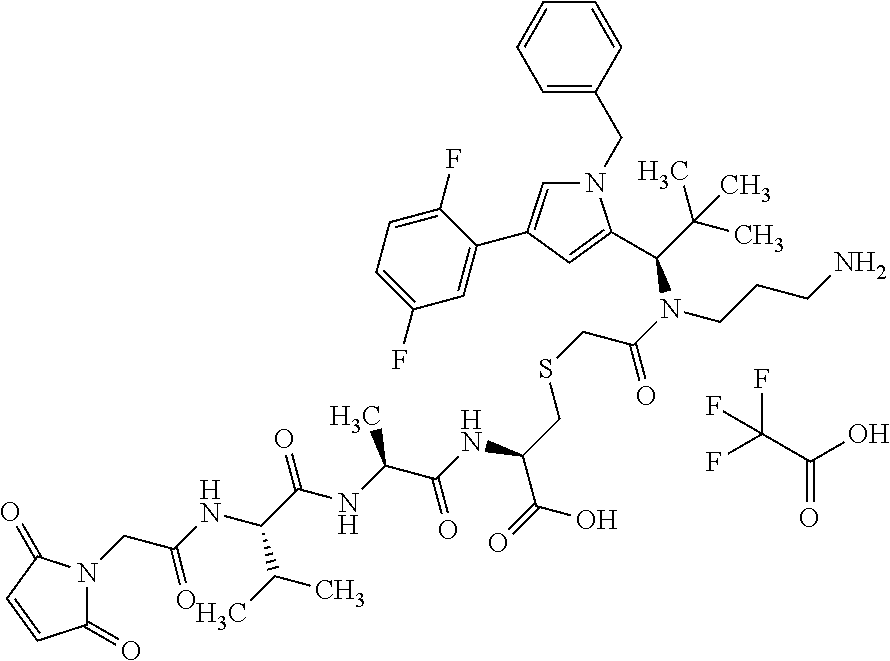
C(=O)(O)C(F)(F)F.C1=CC(CN2C=C(C3=CC(F)=CC=C3F)C=C2C(N(C(CSCC(C(=O)O)NC(C(NC(C(NC(CN2C(=O)C=CC2=O)=O)C(C)C)=O)C)=O)=O)CCCN)C(C)(C)C)=CC=C1
